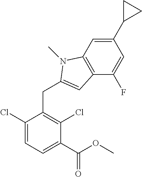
C1(C(OC)=O)=CC=C(Cl)C(CC2=CC3=C(C=C(C4CC4)C=C3F)N2C)=C1Cl
